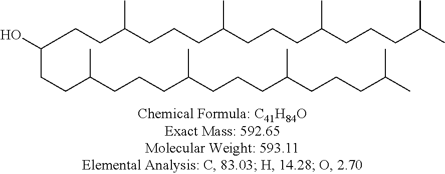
C(CC(CCCC(C)CCCC(C)CCCC(C)C)C)C(CCC(CCCC(C)CCCC(C)CCCC(C)C)C)O
